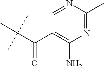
C(C(C)(C)C)(C1=C(N)N=C(C)N=C1)=O
